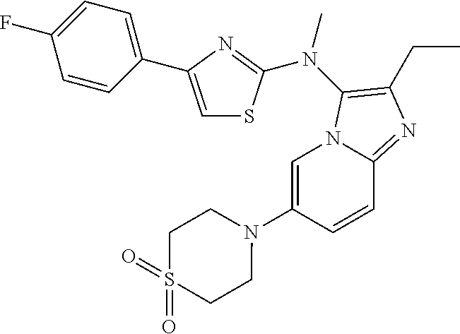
C1=C(N2CCS(=O)(=O)CC2)C=CC2=NC(CC)=C(N(C)C3=NC(C4=CC=C(F)C=C4)=CS3)N12
